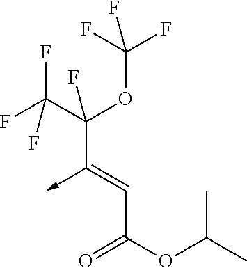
C(C(OC(C)C)=O)=C(->C)C(C(F)(F)F)(OC(F)(F)F)F
